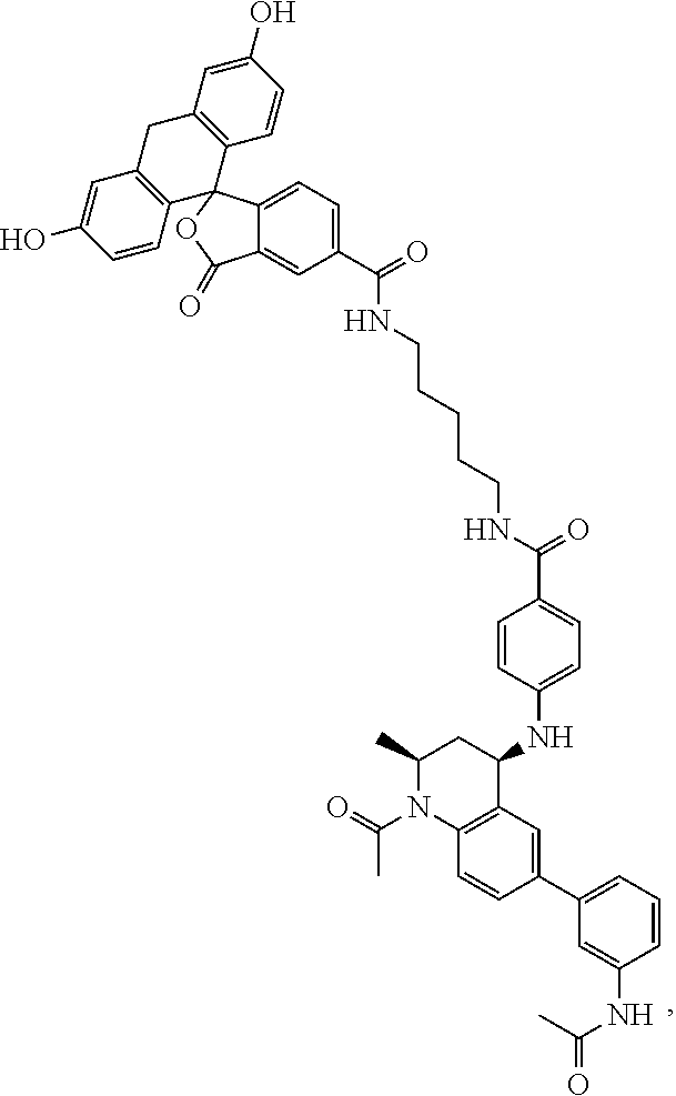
C1=CC=C(C2=CC3=C(C=C2)N(C(C)=O)C(C)CC3NC2=CC=C(C(NCCCCCNC(C3=CC=C4C(=C3)C(=O)OC43C4=C(CC5=C3C=CC(O)=C5)C=C(O)C=C4)=O)=O)C=C2)C=C1NC(=O)C
